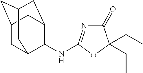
C1(=O)N=C(NC2C3CC4CC(CC2C4)C3)OC1(CC)CC
